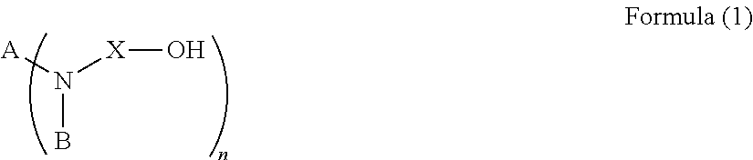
N(B)([A])[X]O
